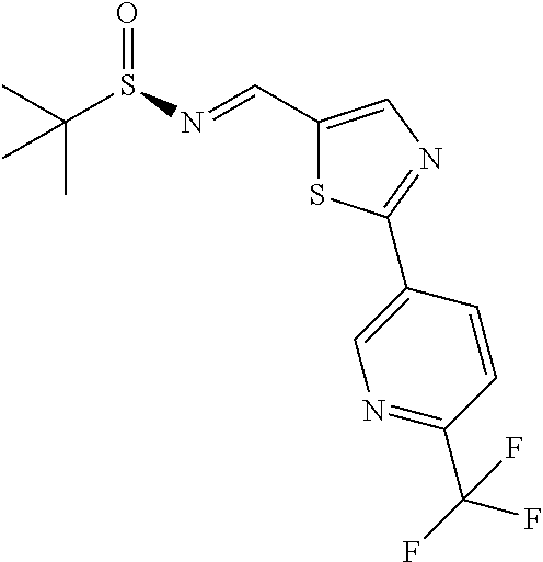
C(S(=O)N=CC1=CN=C(C2=CN=C(C(F)(F)F)C=C2)S1)(C)(C)C
